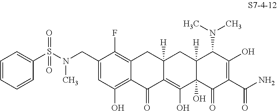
C1(S(=O)(=O)N(CC2=CC(O)=C3C(=C2F)CC2([H])C(=C(O)C4(O)C([H])(C2)C(N(C)C)C(O)=C(C(N)=O)C4=O)C3=O)C)=CC=CC=C1
